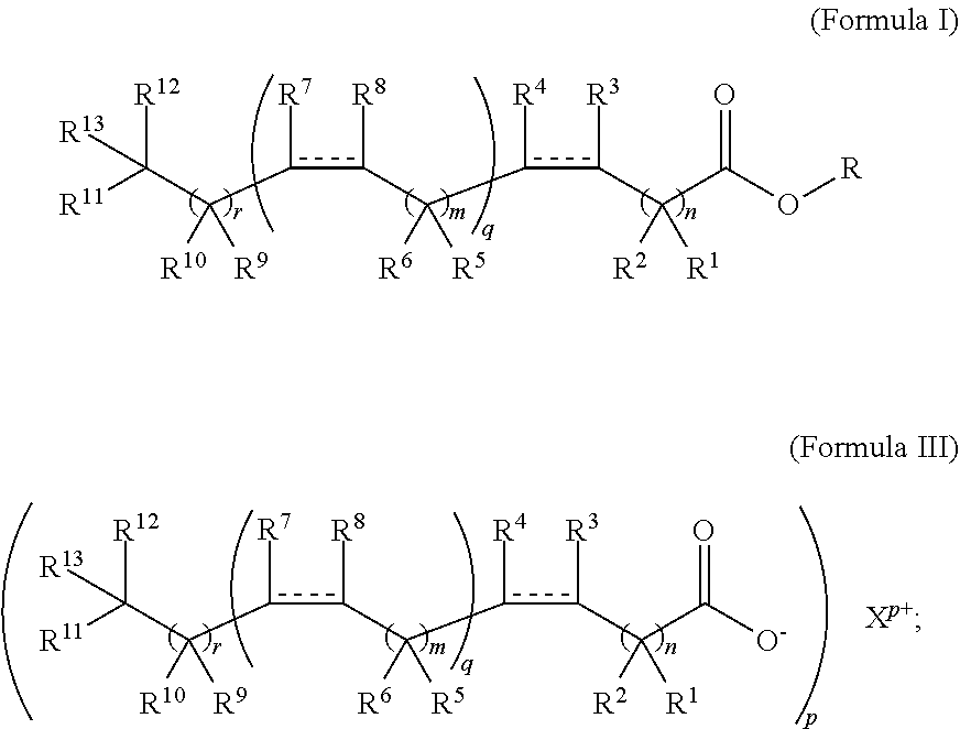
[R11]C(C(c(c([R8])C(c([R4])c([R3])C(C(O[R])=O)([R2])[R1])([R6])[R5])[R7])([R10])[R9])([R12])[R13].[R11]C(C(c(c([R8])C(c([R4])c([R3])C(C([O-])=O)([R2])[R1])([R6])[R5])[R7])([R10])[R9])([R12])[R13]
